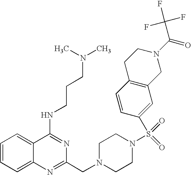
C1=CC=C2C(=C1)C(NCCCN(C)C)=NC(CN1CCN(S(=O)(=O)C3=CC4=C(C=C3)CCN(C(=O)C(F)(F)F)C4)CC1)=N2
